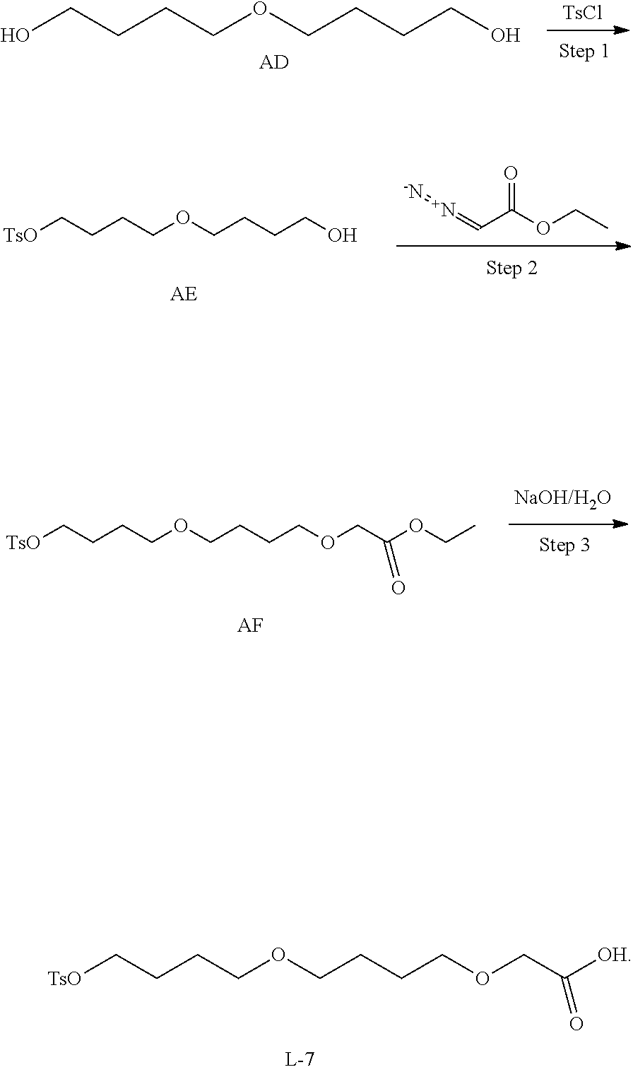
[TsCl].OCCCCOCCCCO.[AD].[N+](=CC(OCC)=O)=[-N].[TsO]CCCCOCCCCO.[TsO]CCCCOCCCCOCC(OCC)=O.[AF].[TsO]CCCCOCCCCOCC([OH])=O
